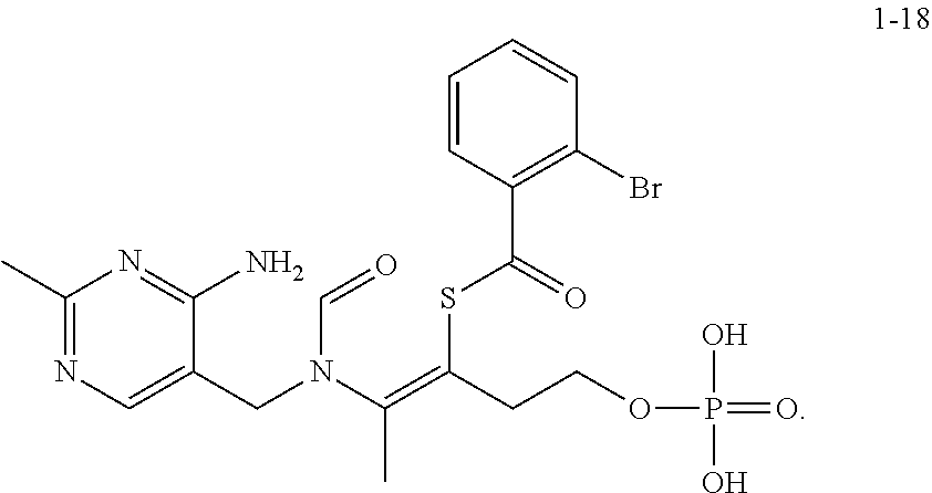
C1(C)=NC=C(CN(C=O)C(=C(SC(C2=C(Br)C=CC=C2)=O)CCOP(=O)(O)O)C)C(N)=N1
